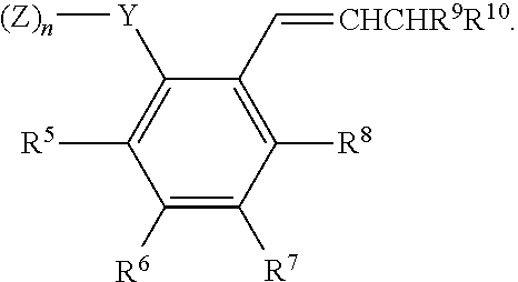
C1([R6])=C([R7])C([R8])=C(C=[CHCHR9R10])C([Y][(Z)n])=C1[R5]
